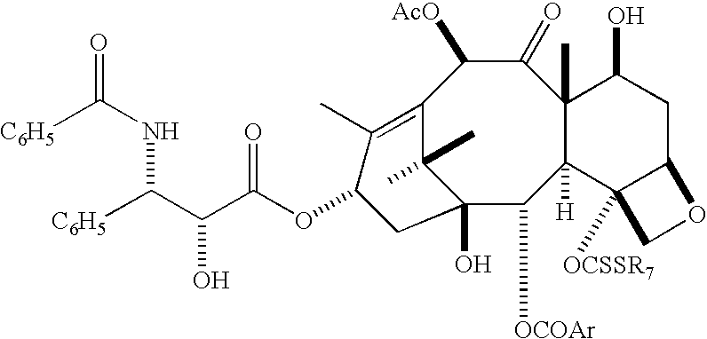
C12=C(C)C(OC(C(C([C6H5])NC(=O)[C6H5])O)=O)CC(O)(C1(C)C)C([OCOAr])C1([H])C(C)(C(=O)C2[AcO])C(O)CC2C1([OCSSR7])CO2
